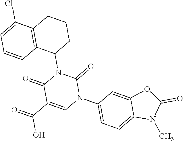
C12=CC=C(N3C(=O)N(C4CCCC5=C4C=CC=C5Cl)C(=O)C(C(=O)O)=C3)C=C1OC(=O)N2C
